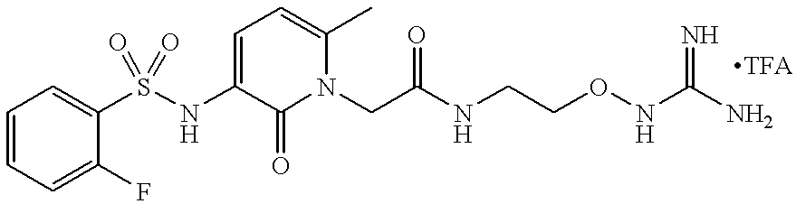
C1=CC=C(F)C(S(NC2=CC=C(C)N(CC(=O)NCCONC(N)=N)C2=O)(=O)=O)=C1
